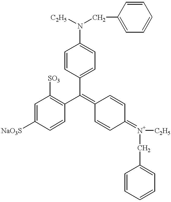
C1=CC(C(C2=C([SO3])C=C([NaO3S])C=C2)=C2C=CC(=[N+]([C2H5])CC3=CC=CC=C3)C=C2)=CC=C1N([C2H5])CC1=CC=CC=C1
